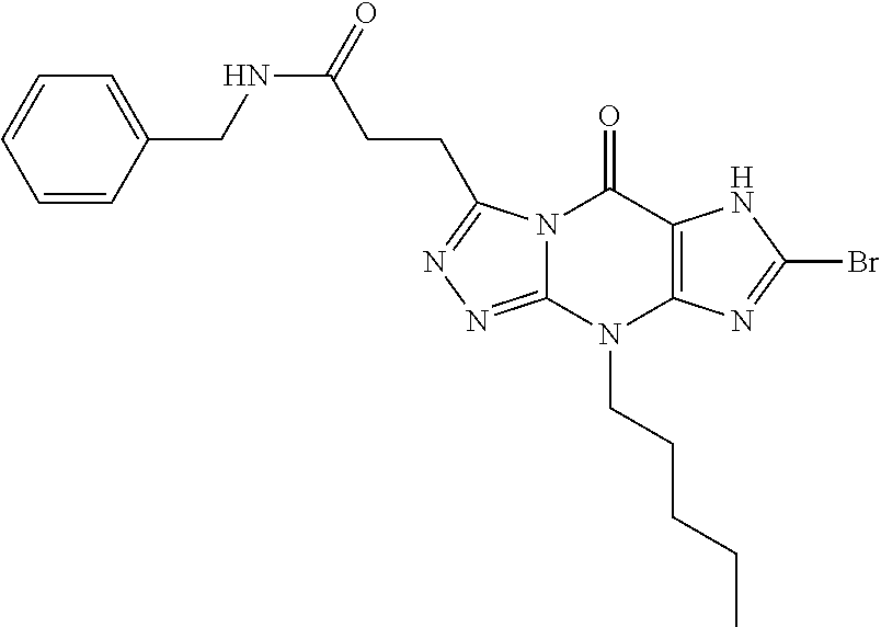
N12C(=NN=C1CCC(NCC1=CC=CC=C1)=O)N(CCCCC)C1=C(C2=O)NC(Br)=N1
